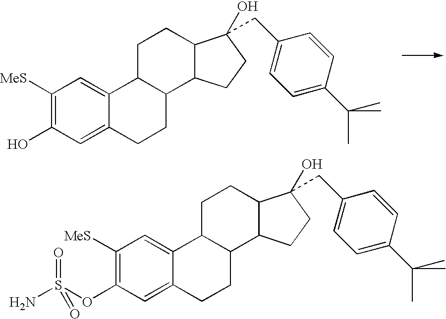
C12C(CCC3=CC(O)=C([MeS])C=C13)C1C(CC2)C(O)(CC2=CC=C(C(C)(C)C)C=C2)CC1.C12C(CCC3=CC(OS(N)(=O)=O)=C([MeS])C=C13)C1C(CC2)C(O)(CC2=CC=C(C(C)(C)C)C=C2)CC1
